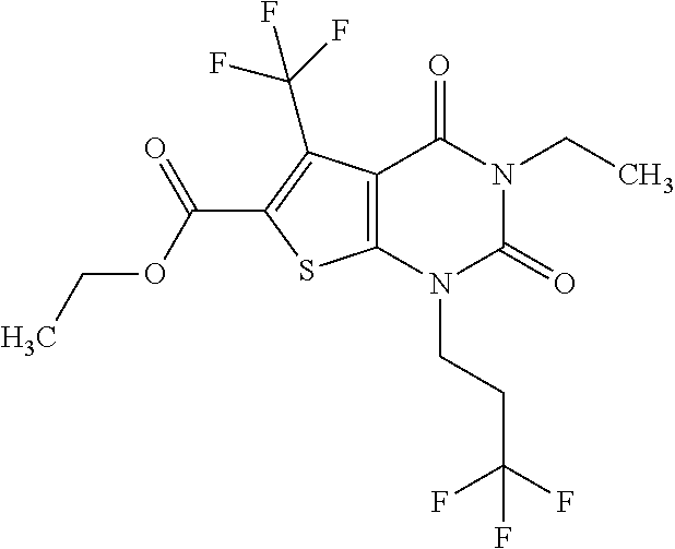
C12=C(N(CCC(F)(F)F)C(=O)N(CC)C1=O)SC(C(OCC)=O)=C2C(F)(F)F
